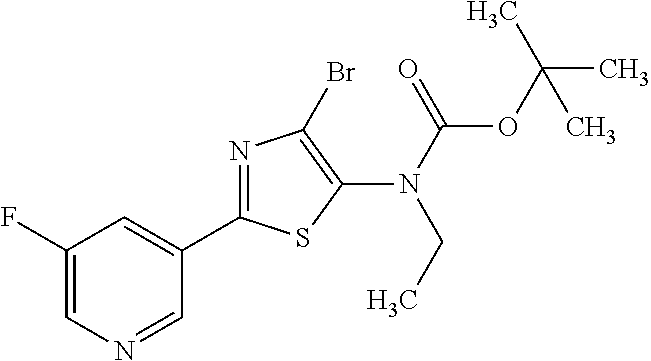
C1(C2=NC(Br)=C(N(C(OC(C)(C)C)=O)CC)S2)=CC(F)=CN=C1
